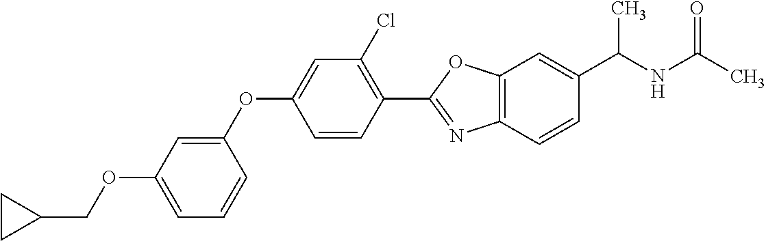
C1=C(OCC2CC2)C=C(OC2=CC(Cl)=C(C3=NC4=C(O3)C=C(C(NC(C)=O)C)C=C4)C=C2)C=C1
